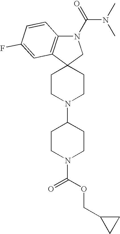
C1CN(C2CCN(C(OCC3CC3)=O)CC2)CCC12CN(C(N(C)C)=O)C1=C2C=C(F)C=C1
